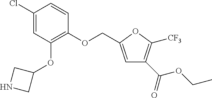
C1(OCC2=CC(C(OCC)=O)=C([CF3])O2)=C(OC2CNC2)C=C(Cl)C=C1
